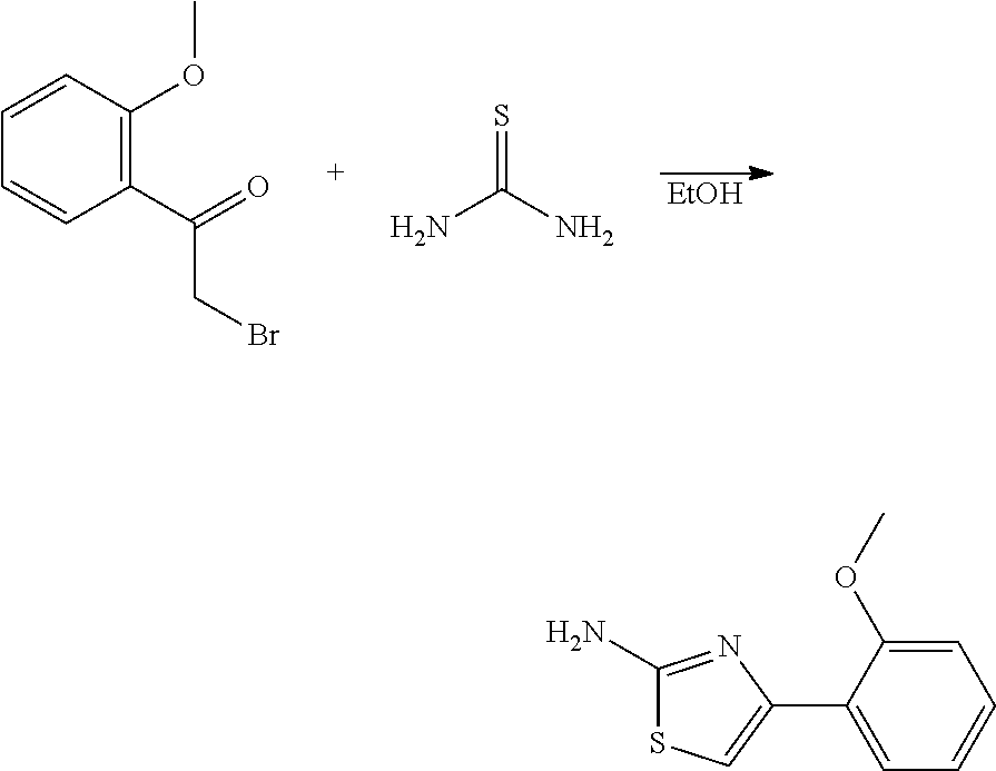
[EtOH].C1(C(=O)CBr)=C(OC)C=CC=C1.NC(N)=S.C1(C2=CSC(N)=N2)=CC=CC=C1OC
